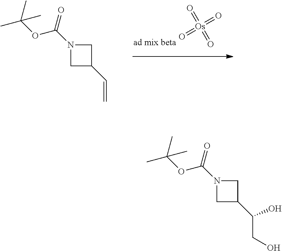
N1(C(=O)OC(C)(C)C)CC(C=C)C1.O=[Os](=O)(=O)=O.N1(C(=O)OC(C)(C)C)CC(C(CO)O)C1
